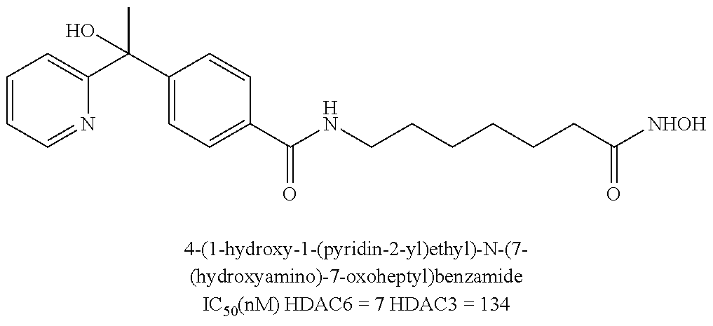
C1=CC=NC(C(C2=CC=C(C(NCCCCCCC([NHOH])=O)=O)C=C2)(C)O)=C1
